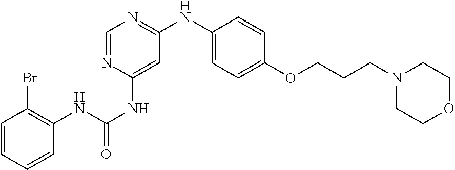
C1=CC=CC(NC(=O)NC2=CC(NC3=CC=C(OCCCN4CCOCC4)C=C3)=NC=N2)=C1Br
